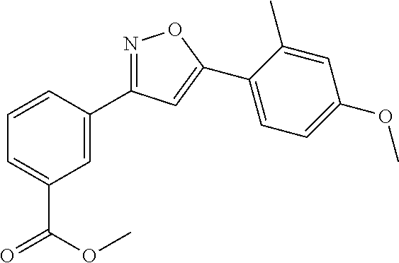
N1=C(C2=CC(C(=O)OC)=CC=C2)C=C(C2=CC=C(OC)C=C2C)O1
